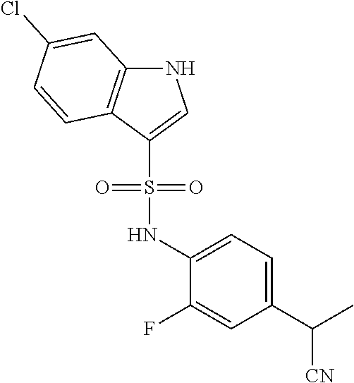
C1=C(NS(C2=CNC3=C2C=CC(Cl)=C3)(=O)=O)C(F)=CC(C([CN])C)=C1
